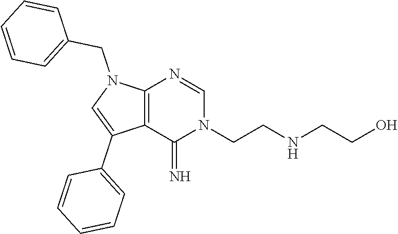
C1=C(C2=CC=CC=C2)C2=C(N1CC1=CC=CC=C1)N=CN(CCNCCO)C2=N
